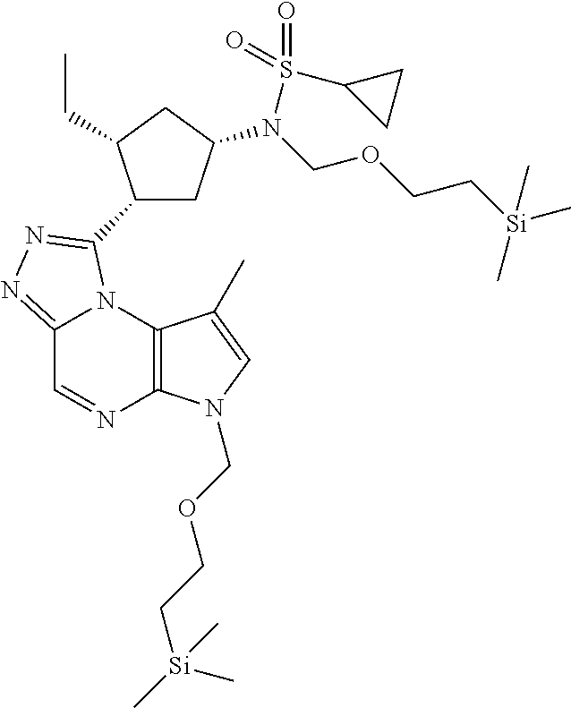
C12=NN=C(C3CC(N(COCC[Si](C)(C)C)S(=O)(=O)C4CC4)CC3CC)N1C1=C(N=C2)N(COCC[Si](C)(C)C)C=C1C
